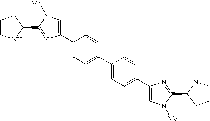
C1CNC(C2=NC(C3=CC=C(C4=CC=C(C5=CN([Me])C(C6CCCN6)=N5)C=C4)C=C3)=CN2[Me])C1
